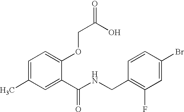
C1=C(C)C=C(C(NCC2=C(F)C=C(Br)C=C2)=O)C(OCC(=O)O)=C1
